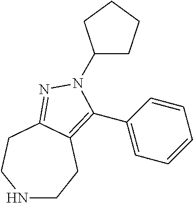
C1(N2C(C3=CC=CC=C3)=C3CCNCCC3=N2)CCCC1
